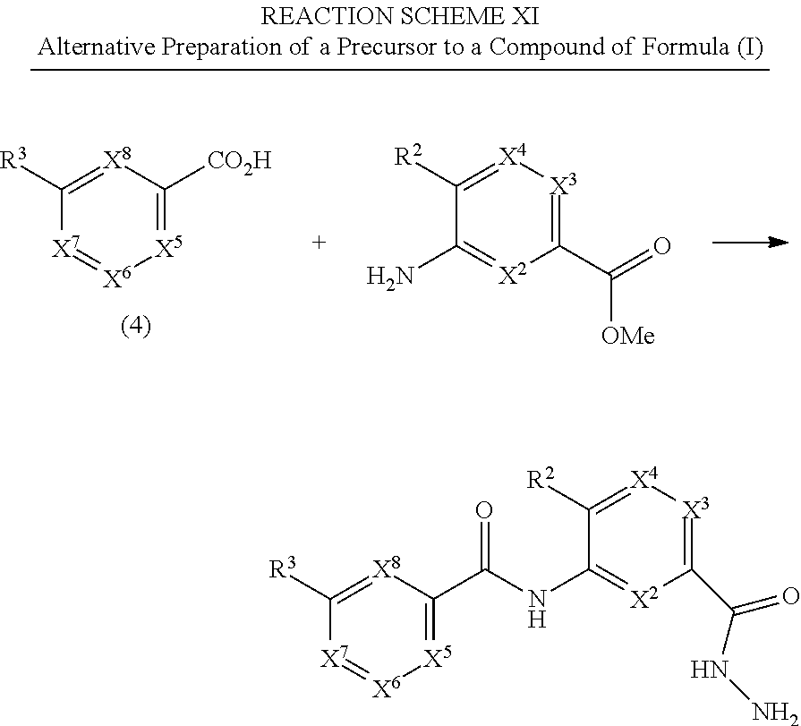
C1([R2])=[X4][X3]=C(C(NN)=O)[X2]=C1NC(C1=[X5][X6]=[X7]C([R3])=[X8]1)=O.C1([R3])=[X8]C([CO2H])=[X5][X6]=[X7]1.C1([R2])=[X4][X3]=C(C(=O)[OMe])[X2]=C1N
